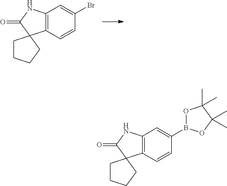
C12=C(C=CC(Br)=C1)C1(C(=O)N2)CCCC1.C12=C(C=CC(B3OC(C)(C)C(C)(C)O3)=C1)C1(C(=O)N2)CCCC1
